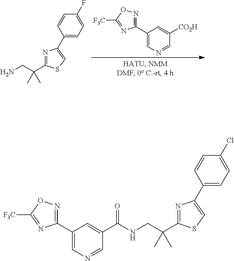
C1(C2=NOC([F3C])=N2)=CN=CC([CO2H])=C1.C(C(C1=NC(C2=CC=C(F)C=C2)=CS1)(C)C)N.C1(C2=NOC([F3C])=N2)=CN=CC(C(NCC(C2=NC(C3=CC=C(Cl)C=C3)=CS2)(C)C)=O)=C1
